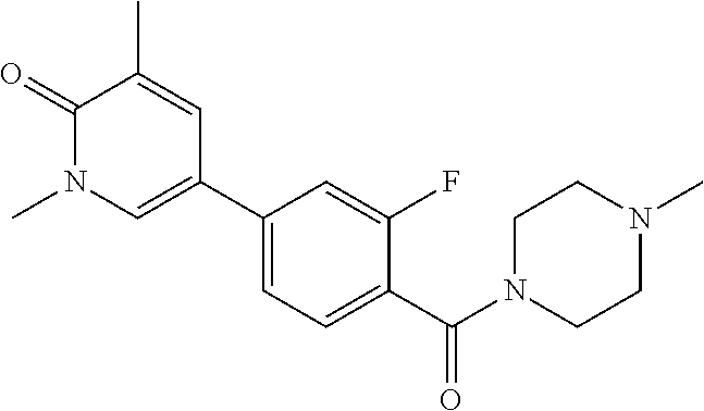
C1N(C(C2=CC=C(C3=CN(C)C(=O)C(C)=C3)C=C2F)=O)CCN(C)C1
